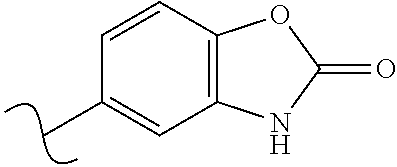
CC1=CC2=C(C=C1)OC(=O)N2
